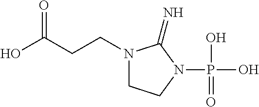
C(N1CCN(P(O)(O)=O)C1=N)CC(O)=O
